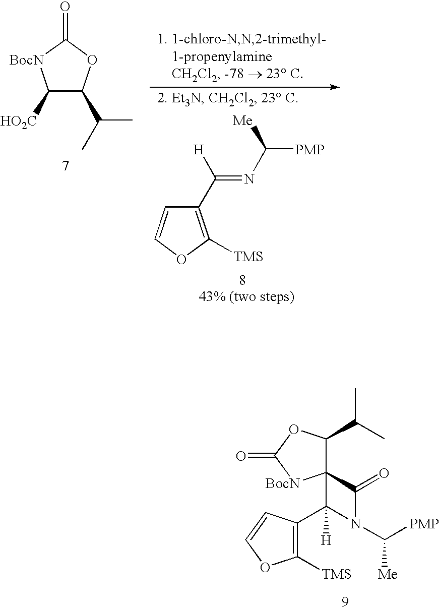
C1([HO2C])C(C(C)C)OC(=O)[BocN]1.C1(C([H])=NC([PMP])[Me])=C([TMS])OC=C1.C12(C(C(C)C)OC(=O)[BocN]1)C(=O)N(C([PMP])[Me])C2(C1=C([TMS])OC=C1)[H]
